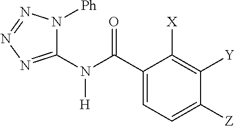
C1(N(C(C2=CC=C([Z])C([Y])=C2[X])=O)[H])=NN=NN1[Ph]
